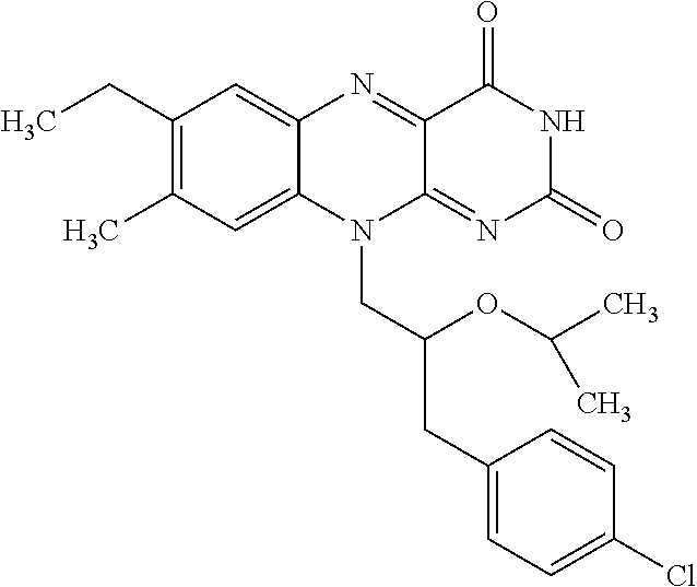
C1(CC)=C(C)C=C2C(=C1)N=C1C(=NC(=O)NC1=O)N2CC(CC1=CC=C(Cl)C=C1)OC(C)C
